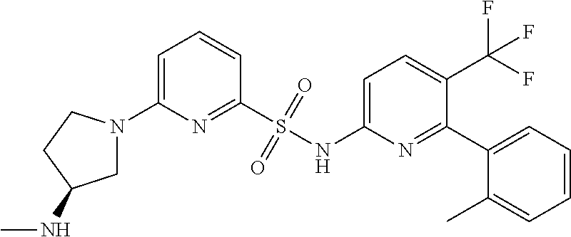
C1(S(NC2=CC=C(C(F)(F)F)C(C3=CC=CC=C3C)=N2)(=O)=O)=NC(N2CC(NC)CC2)=CC=C1
